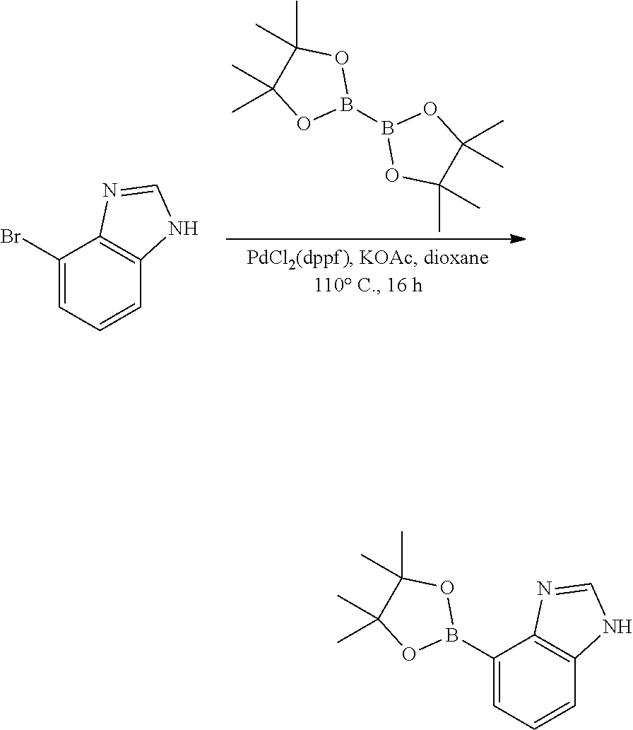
B1(B2OC(C)(C)C(C)(C)O2)OC(C)(C)C(C)(C)O1.C1(Br)=CC=CC2=C1N=CN2.C1(B2OC(C)(C)C(C)(C)O2)=CC=CC2=C1N=CN2
